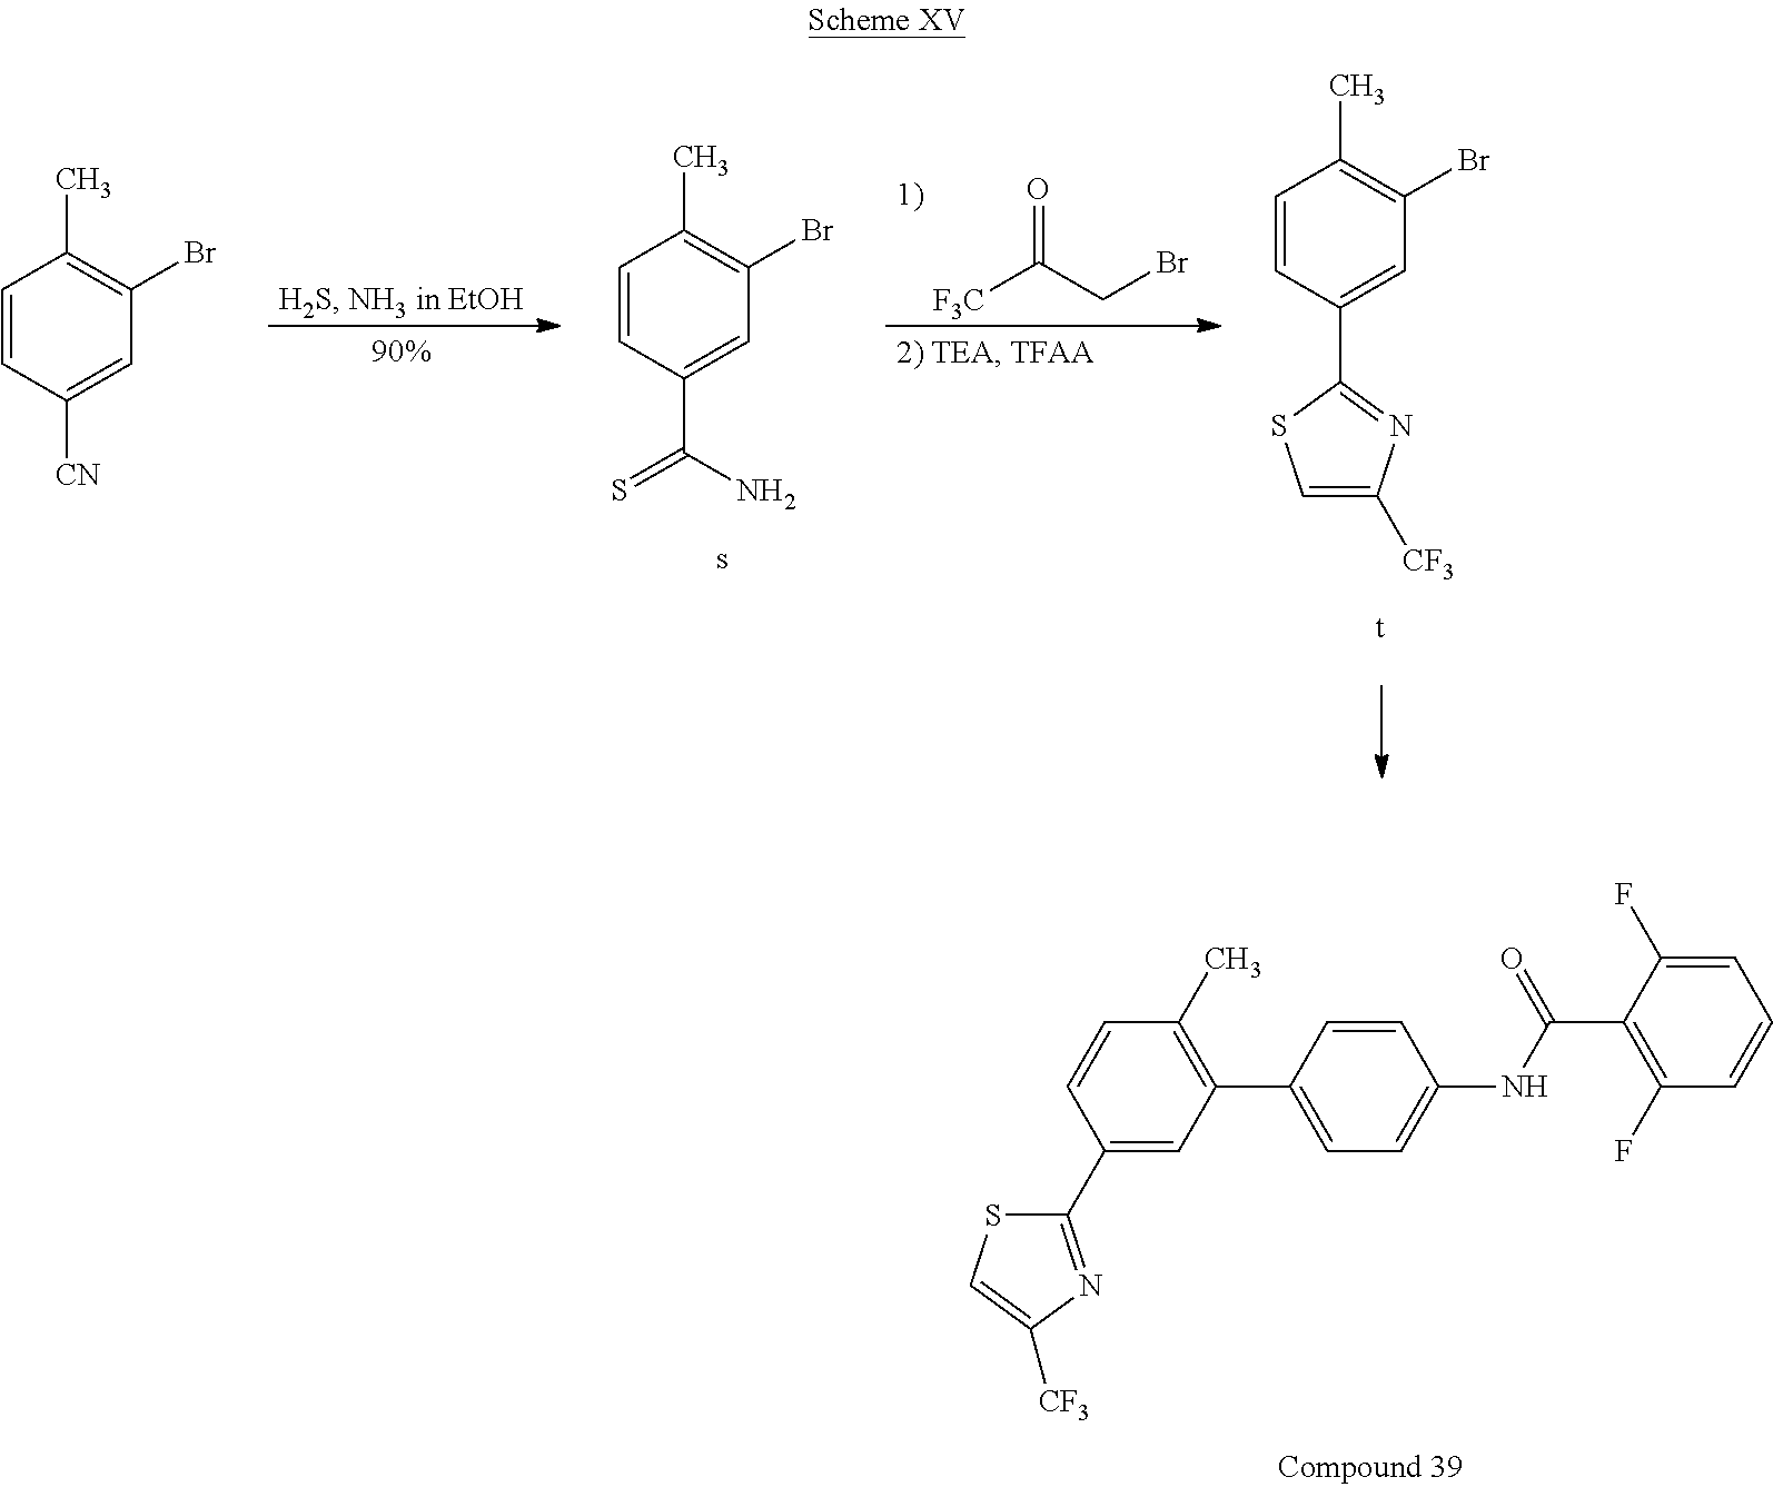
C1(C2=CC(C3=CC=C(NC(C4=C(F)C=CC=C4F)=O)C=C3)=C(C)C=C2)=NC([CF3])=CS1.C1=CC([CN])=CC(Br)=C1C.C1=CC(C(N)=S)=CC(Br)=C1C.[F3C]C(CBr)=O.C1=CC(C2=NC([CF3])=CS2)=CC(Br)=C1C
